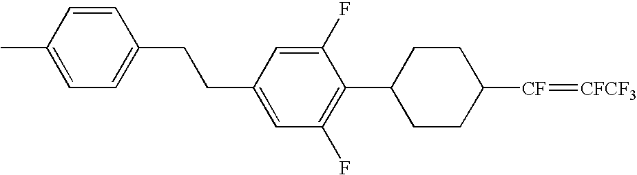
C1CC([CF]=[CFCF3])CCC1C1=C(F)C=C(CCC2=CC=C(C)C=C2)C=C1F
